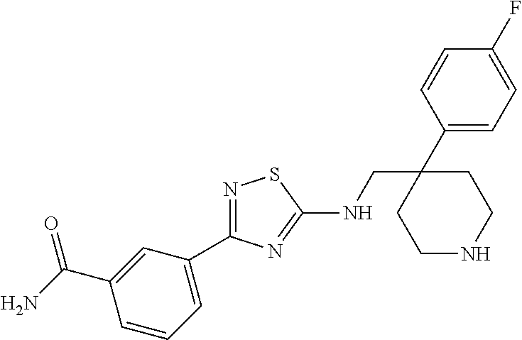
N1=C(C2=CC=CC(C(N)=O)=C2)N=C(NCC2(C3=CC=C(F)C=C3)CCNCC2)S1
